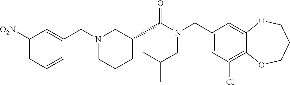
C1(CN(C(=O)C2CCCN(CC3=CC([O2N])=CC=C3)C2)CC(C)C)=CC(Cl)=C2C(=C1)OCCCO2
